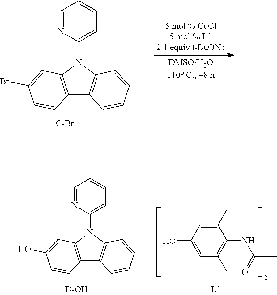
C1=NC(N2C3=C(C4=C2C=CC=C4)C=CC(Br)=C3)=CC=C1.[C-Br].C1(C)=CC(O)=CC(C)=C1NC(=O)C.C1=NC(N2C3=C(C4=C2C=CC=C4)C=CC(O)=C3)=CC=C1.[D-OH]
